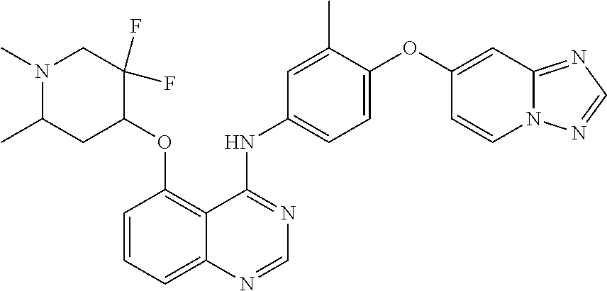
N1(C)C(C)CC(OC2=C3C(=CC=C2)N=CN=C3NC2=CC=C(OC3=CC4=NC=NN4C=C3)C(C)=C2)C(F)(F)C1
